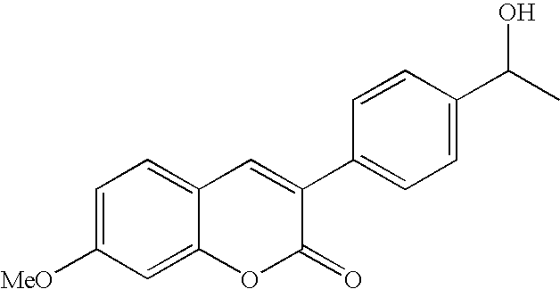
C1=C([MeO])C=C2C(=C1)C=C(C1=CC=C(C(C)O)C=C1)C(=O)O2
